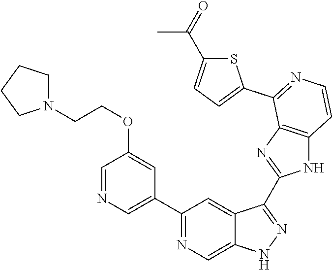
C1(C2=CN=CC(OCCN3CCCC3)=C2)=NC=C2C(=C1)C(C1=NC3=C(N1)C=CN=C3C1=CC=C(C(=O)C)S1)=NN2
